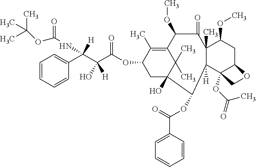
C12=C(C)C(OC(C(C(C3=CC=CC=C3)(NC(=O)OC(C)(C)C)[H])(O)[H])=O)CC(O)(C1(C)C)C(OC(C1=CC=CC=C1)=O)C1([H])C(C)(C(=O)C2OC)C(OC)CC2C1(OC(=O)C)CO2
